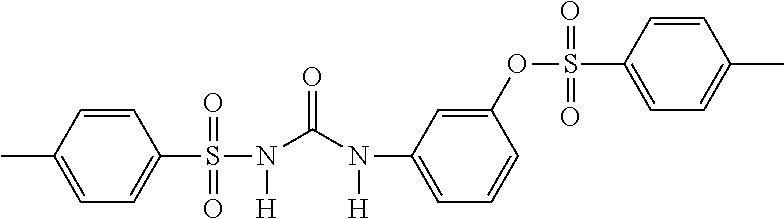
CC1=CC=C(S(N(C(N([H])C2=CC=CC(OS(C3=CC=C(C)C=C3)(=O)=O)=C2)=O)[H])(=O)=O)C=C1
